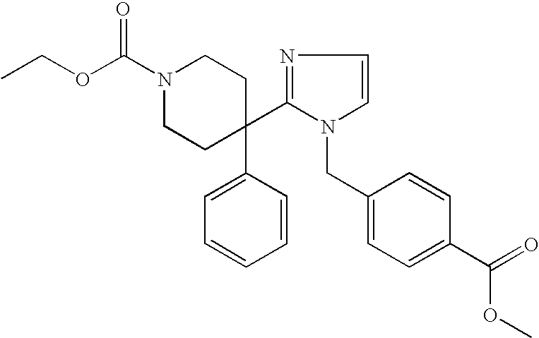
N1(C(OCC)=O)CCC(C2=CC=CC=C2)(C2=NC=CN2CC2=CC=C(C(=O)OC)C=C2)CC1
